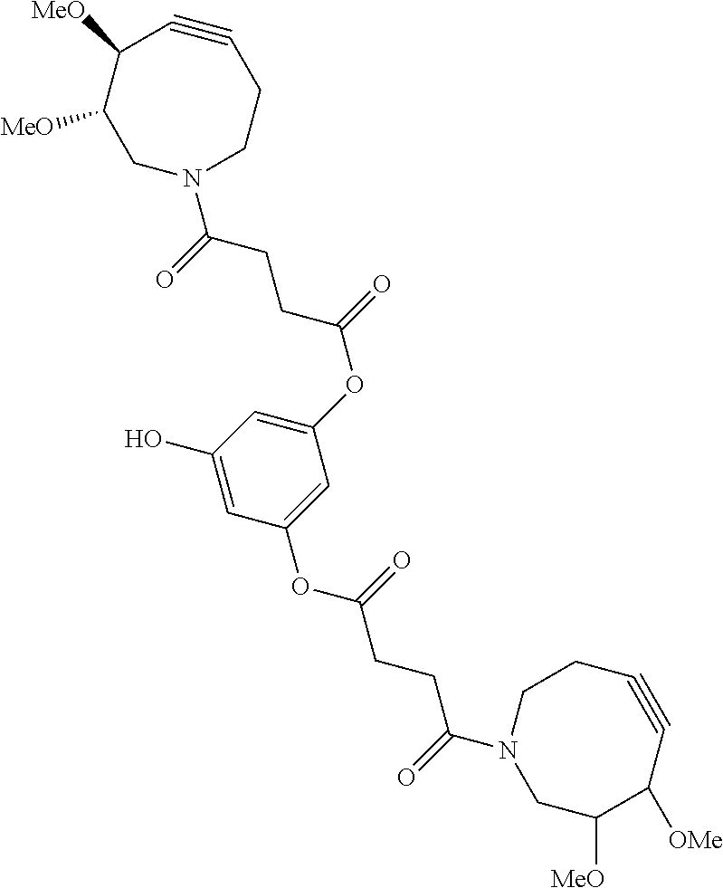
C1N(C(=O)CCC(=O)OC2=CC(O)=CC(OC(=O)CCC(=O)N3CC([MeO])C([OMe])C#CCC3)=C2)CCC#CC([MeO])C1[MeO]
